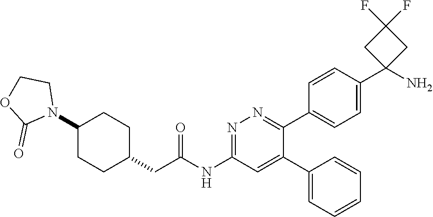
C1(C2=CC(NC(CC3CCC(N4CCOC4=O)CC3)=O)=NN=C2C2=CC=C(C3(N)CC(F)(F)C3)C=C2)=CC=CC=C1
